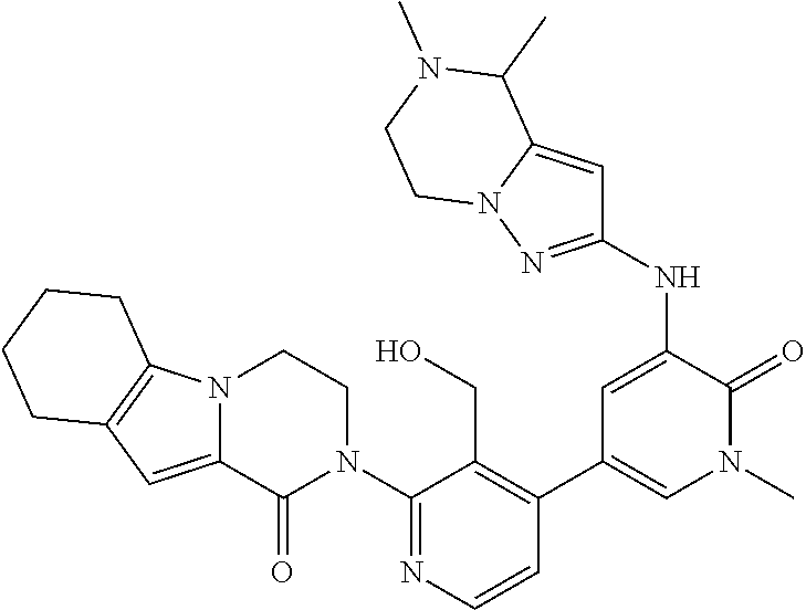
C1(N2CCN3C(=CC4=C3CCCC4)C2=O)=NC=CC(C2=CN(C)C(=O)C(NC3=NN4C(=C3)C(C)N(C)CC4)=C2)=C1CO
